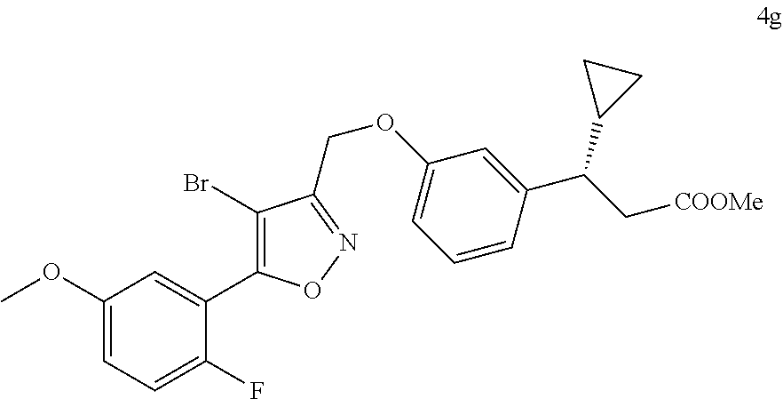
C1(OC)=CC=C(F)C(C2=C(Br)C(COC3=CC=CC(C(C[COOMe])C4CC4)=C3)=NO2)=C1
